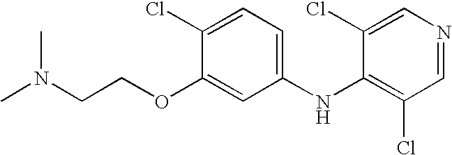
N(C1=C(Cl)C=NC=C1Cl)C1=CC=C(Cl)C(OCCN(C)C)=C1
